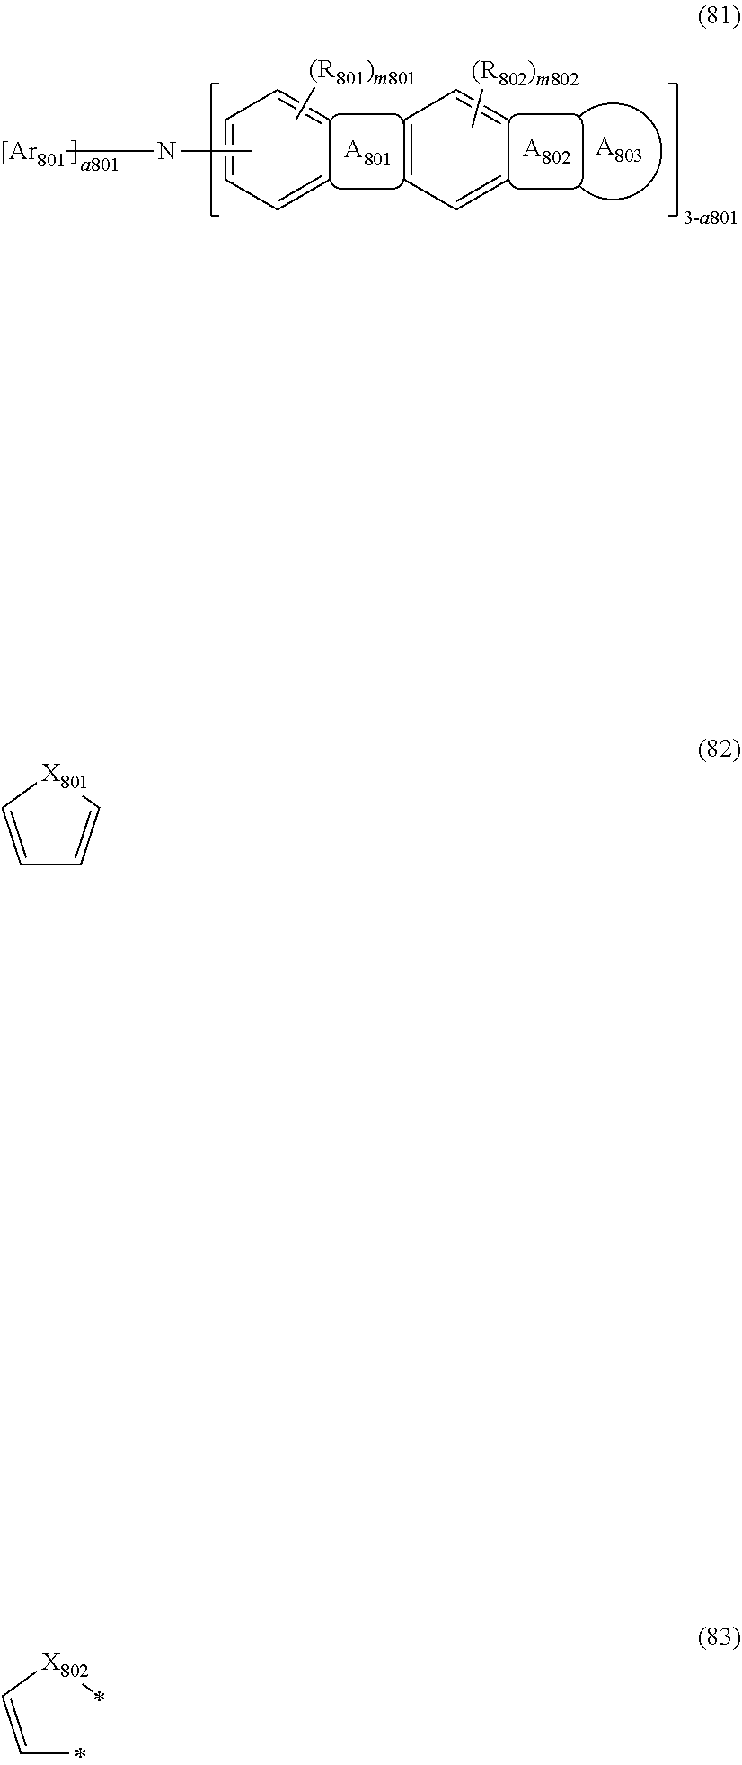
C1=CC=CC=C1.C1=CC=CC=C1.CN[[Ar801].C[(R801)m801].C[(R802)m802].[A801].[A802].[A803].C1=C[X801]C=C1.C(=C[X802]C)C
